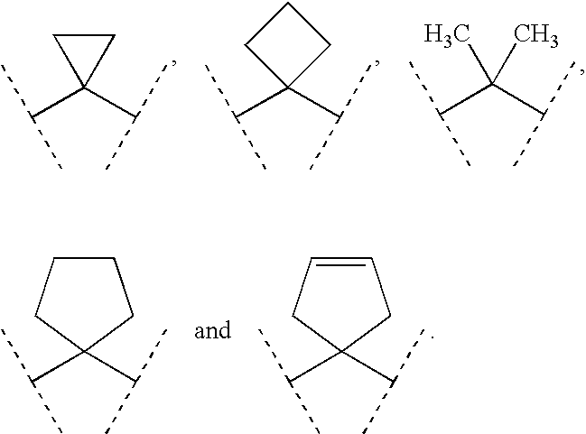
C1CC1(C(C)C)C(C)C.C1(C(C)C)(C(C)C)CCC1.C(C(C)C)(C(C)C)(C)C.C1(C(C)C)(C(C)C)CCCC1.C1(C(C)C)(C(C)C)CC=CC1
